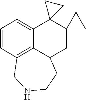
C1=CC2=C3C(=C1)C1(C4(CC3CCNC2)CC4)CC1
